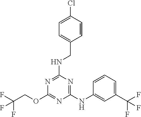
C1(NC2=CC(C(F)(F)F)=CC=C2)=NC(NCC2=CC=C(Cl)C=C2)=NC(OCC(F)(F)F)=N1
